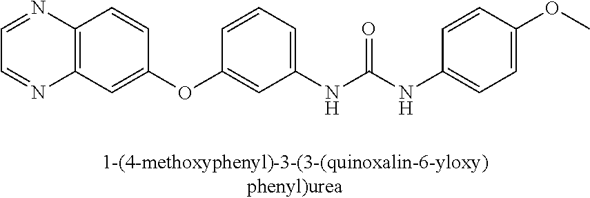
C1=NC2=C(N=C1)C=C(OC1=CC(NC(NC3=CC=C(OC)C=C3)=O)=CC=C1)C=C2
